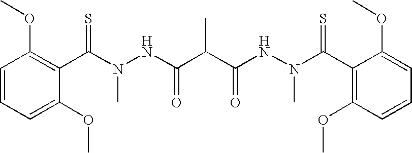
C1=CC=C(OC)C(C(=S)N(C)NC(C(C(NN(C(C2=C(OC)C=CC=C2OC)=S)C)=O)C)=O)=C1OC
